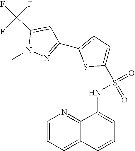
C1=CC=C2C(=N1)C(NS(=O)(=O)C1=CC=C(C3=NN(C)C(C(F)(F)F)=C3)S1)=CC=C2
